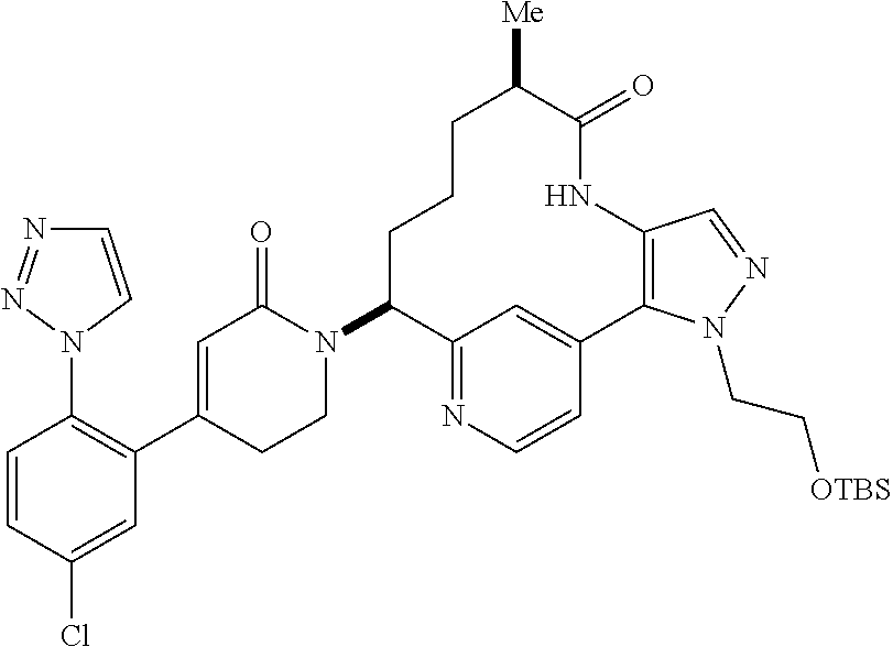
C1=CC(Cl)=CC(C2=CC(=O)N(C3C4=NC=CC(=C4)C4=C(NC(=O)C([Me])CCC3)C=NN4CC[OTBS])CC2)=C1N1C=CN=N1
